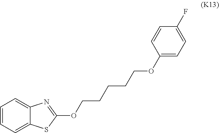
C1=CC=C2C(=C1)N=C(OCCCCCOC1=CC=C(F)C=C1)S2
